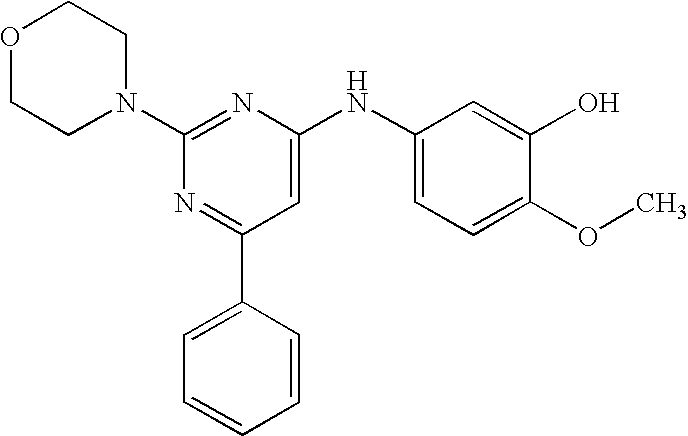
C1(N2CCOCC2)=NC(NC2=CC=C(OC)C(O)=C2)=CC(C2=CC=CC=C2)=N1
